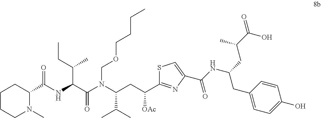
C(C(CC)C)(NC(C1N(C)CCCC1)=O)C(N(C(CC([OAc])C1=NC(C(NC(CC(C(O)=O)C)CC2=CC=C(O)C=C2)=O)=CS1)C(C)C)COCCCC)=O
